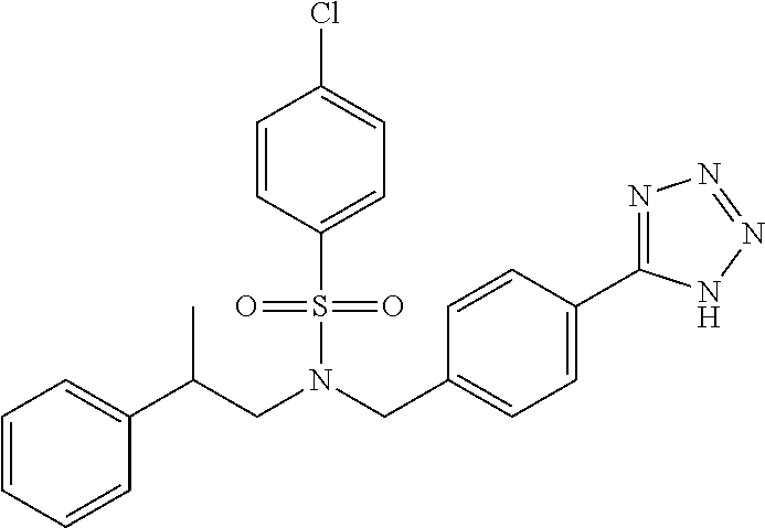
C1=CC=CC(C(CN(CC2=CC=C(C3=NN=NN3)C=C2)S(=O)(=O)C2=CC=C(Cl)C=C2)C)=C1
